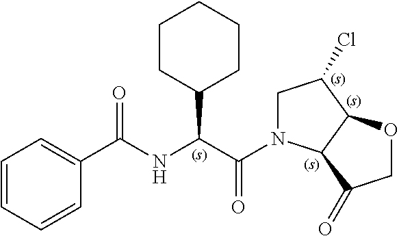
C1=CC=CC(C(NC(C(=O)N2CC(Cl)C3C2C(=O)CO3)C2CCCCC2)=O)=C1
